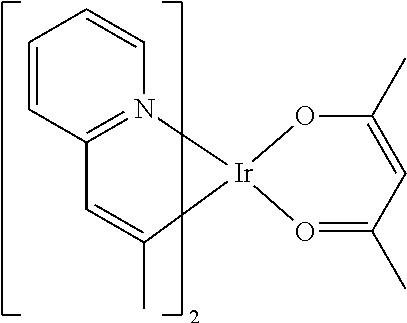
[Ir]12(OC(C)=CC(C)=O1)C(C)=CC1=N2C=CC=C1
